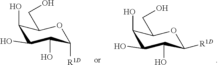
C1(O)C(O)C(O)C([R1D])OC1CO.C1(O)C(O)C(O)C([R1D])OC1CO
